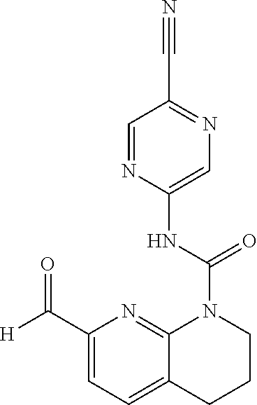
C1=NC(NC(N2C3=NC(C([H])=O)=CC=C3CCC2)=O)=CN=C1C#N
